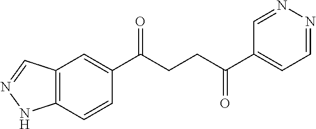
C1(C(CCC(C2=CC=NN=C2)=O)=O)=CC2=C(C=C1)NN=C2
